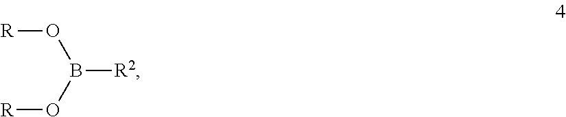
[R2]B(O[R])O[R]
